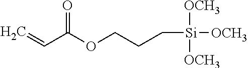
C=CC(OCCC[Si]([OCH3])([OCH3])[OCH3])=O
